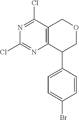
C1(Cl)=NC2=C(C(Cl)=N1)COCC2C1=CC=C(Br)C=C1
